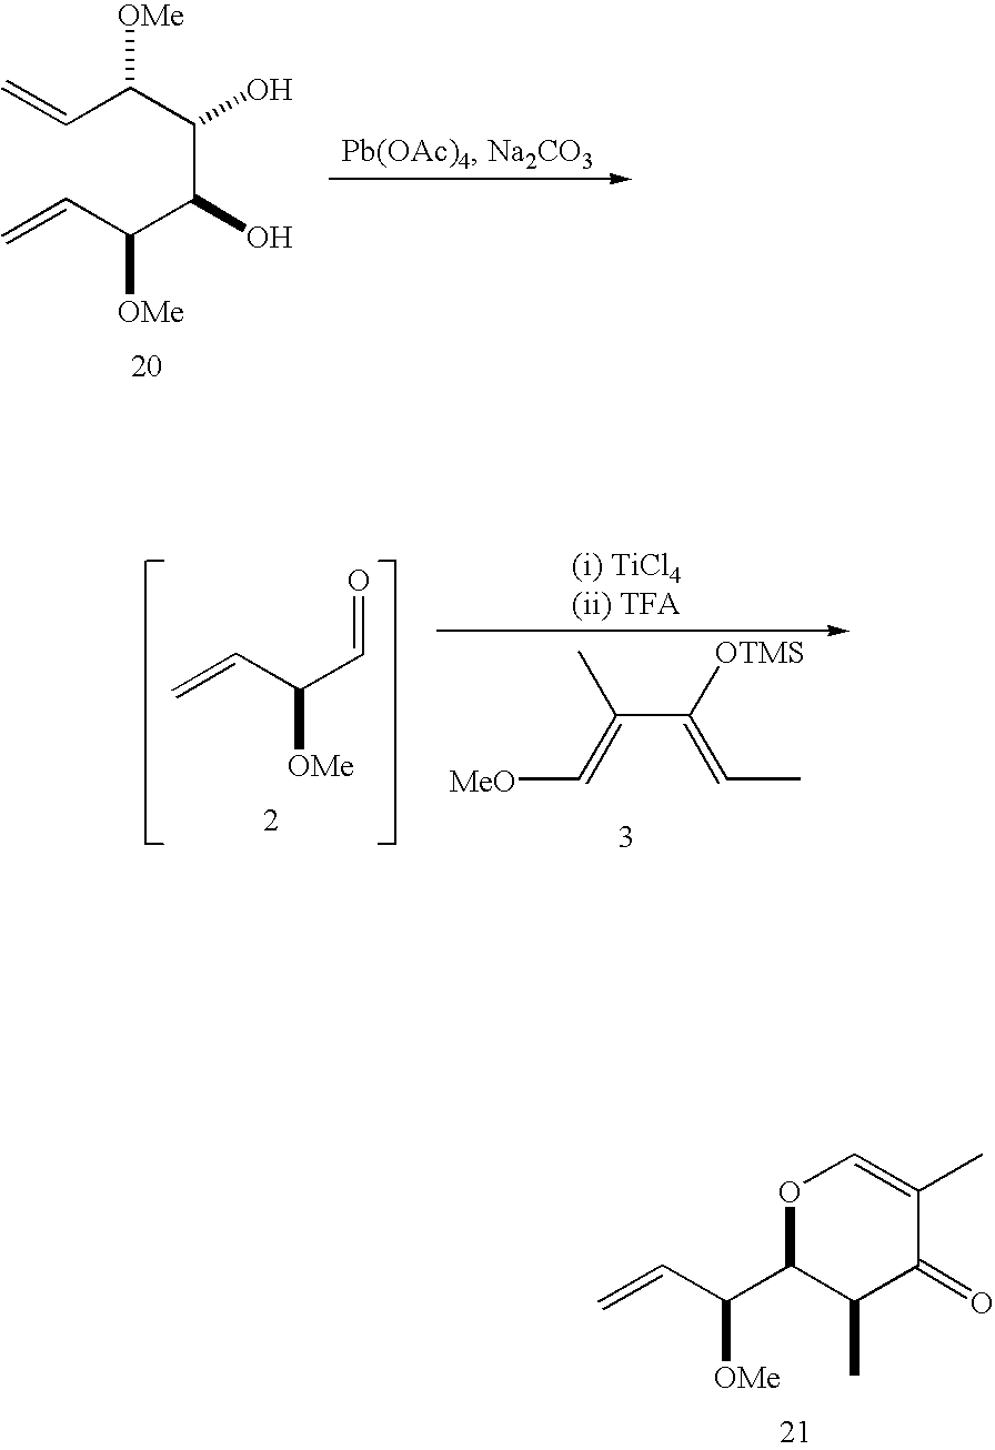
O1C(C(C=C)[OMe])C(C)C(=O)C(C)=C1.C=CC(C(O)C(C(C=C)[OMe])O)[OMe].C=CC(C=O)[OMe].C(C([OTMS])=CC)(=C[OMe])C
